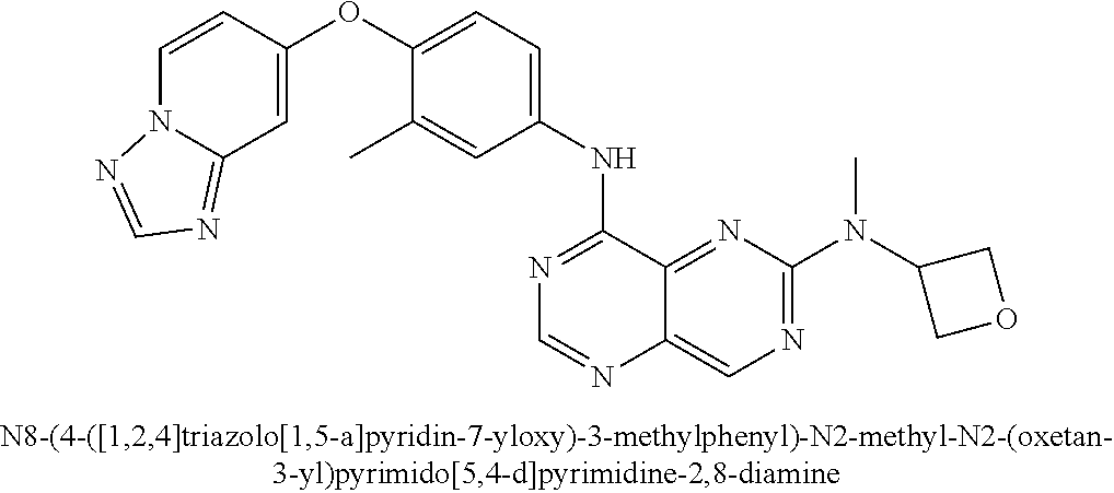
C1=CC(OC2=CC=C(NC3=NC=NC4=CN=C(N(C5COC5)C)N=C34)C=C2C)=CC2=NC=NN12
